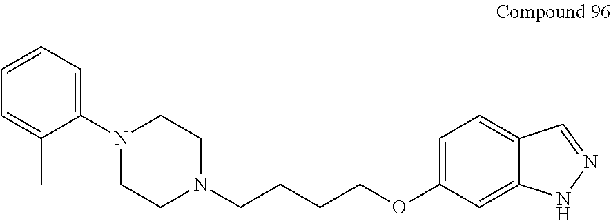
C1=C(OCCCCN2CCN(C3=CC=CC=C3C)CC2)C=C2C(=C1)C=NN2
